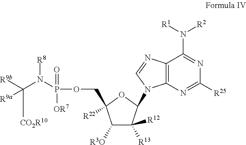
C12=C(N=C([R25])N=C1N([R1])[R2])N(C1C([R12])([R13])C([R3O])C(COP(=O)([OR7])N(C([R9b])([CO2R10])[R9a])[R8])([R22])O1)C=N2
